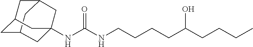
C12CC3CC(C1)CC(NC(NCCCCC(CCCC)O)=O)(C3)C2
